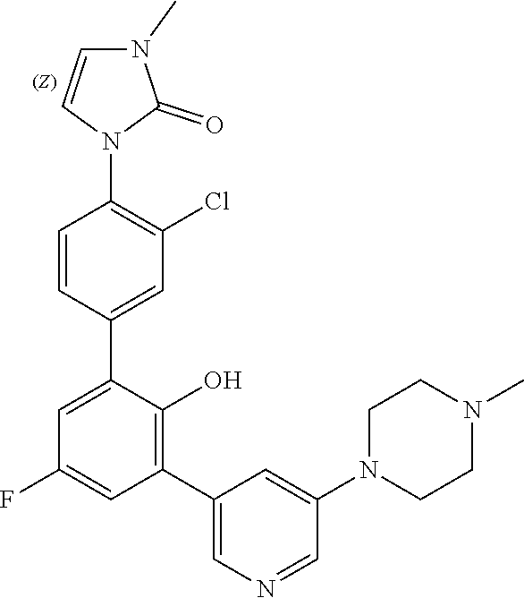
C1(C2=C(O)C(C3=CC(Cl)=C(N4C(=O)N(C)C=C4)C=C3)=CC(F)=C2)=CN=CC(N2CCN(C)CC2)=C1
